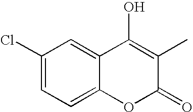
C1(Cl)=CC=C2C(=C1)C(O)=C(C)C(=O)O2
